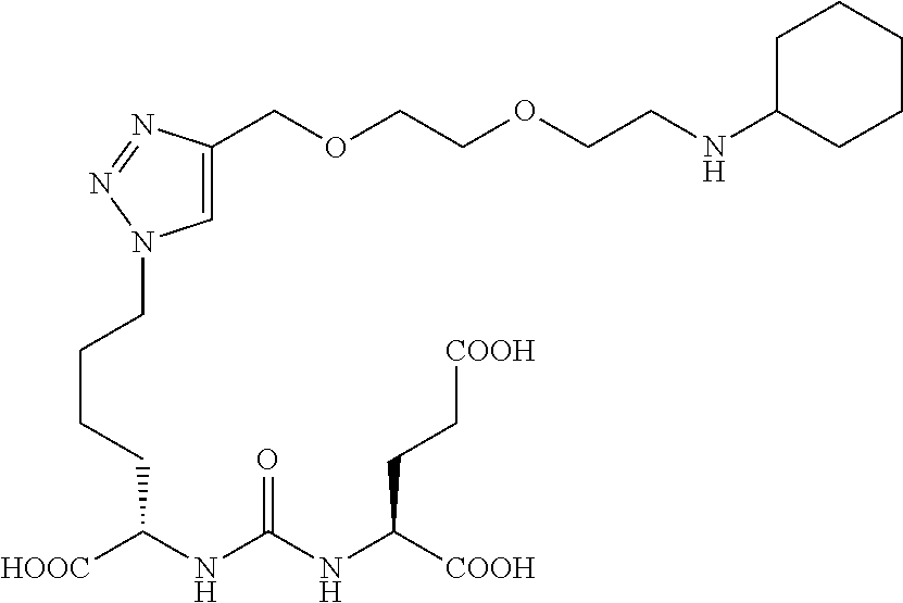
C1=C(COCCOCCNC2CCCCC2)N=NN1CCCCC(NC(NC([COOH])CC[COOH])=O)[HOOC]
